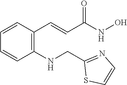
C1=CC(C=CC(NO)=O)=C(NCC2=NC=CS2)C=C1
